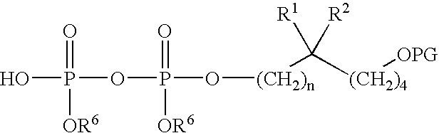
P(O[(CH2)n]C([(CH2)4][OPG])([R1])[R2])(=O)([OR6])OP(O)(=O)[OR6]
